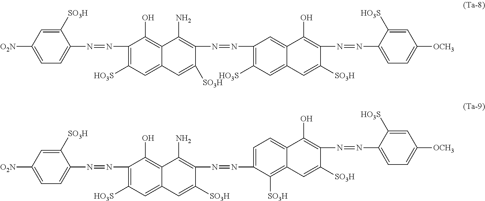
C1([HO3S])=C(N=NC2=CC=C([O2N])C=C2[SO3H])C(O)=C2C(=C1)C=C([SO3H])C(N=NC1=CC=C3C(=C1[SO3H])C=C([SO3H])C(N=NC1=CC=C([OCH3])C=C1[HO3S])=C3O)=C2N.C1([HO3S])=C(N=NC2=CC=C([O2N])C=C2[SO3H])C(O)=C2C(=C1)C=C([SO3H])C(N=NC1=C([HO3S])C=C3C(=C1)C(O)=C(N=NC1=CC=C([OCH3])C=C1[HO3S])C([SO3H])=C3)=C2N
